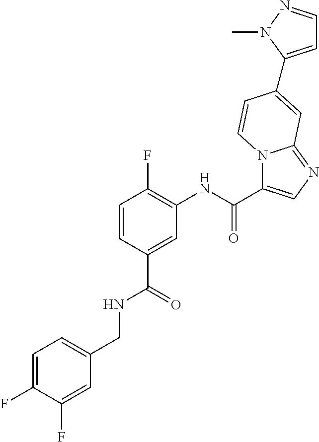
C1=C(F)C(F)=CC(CNC(C2=CC(NC(=O)C3=CN=C4N3C=CC(C3=CC=NN3C)=C4)=C(F)C=C2)=O)=C1
